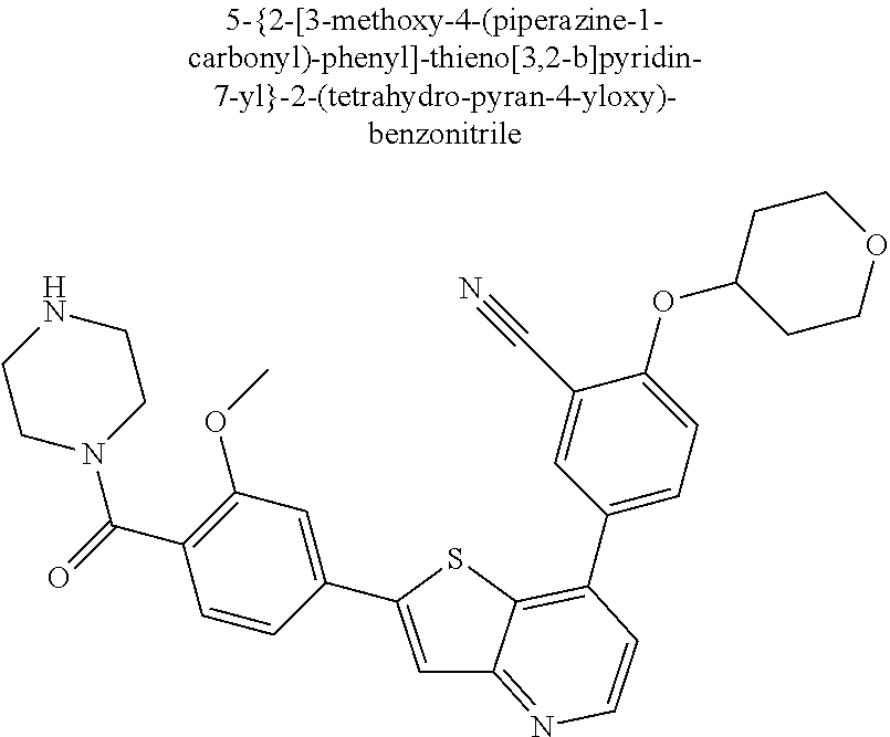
C1=C(C2=CC(OC)=C(C(=O)N3CCNCC3)C=C2)SC2=C(C3=CC=C(OC4CCOCC4)C(C#N)=C3)C=CN=C12
